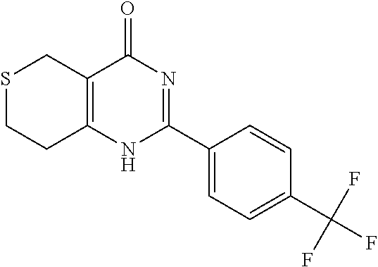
S1CCC2=C(C1)C(=O)N=C(C1=CC=C(C(F)(F)F)C=C1)N2
